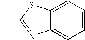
C12=CC=CC=C1SC(C)=N2
